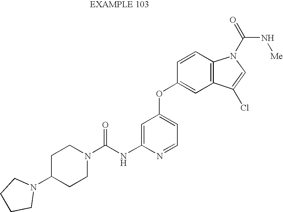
C1=C(NC(N2CCC(N3CCCC3)CC2)=O)N=CC=C1OC1=CC2=C(C=C1)N(C(=O)N[Me])C=C2Cl
